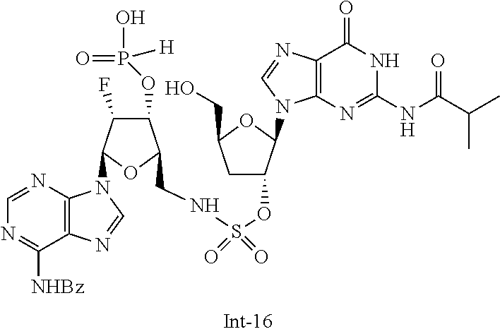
C1C(OS(NCC2C(OP(O)([H])=O)C(F)C(N3C4=C(C([NHBz])=NC=N4)N=C3)O2)(=O)=O)C(N2C3=C(C(=O)NC(NC(C(C)C)=O)=N3)N=C2)OC1CO
